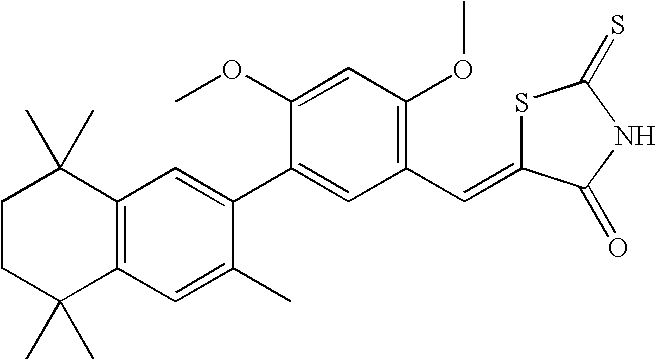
C1CC(C)(C)C2=C(C1(C)C)C=C(C1=CC(C=C3SC(=S)NC3=O)=C(OC)C=C1OC)C(C)=C2
